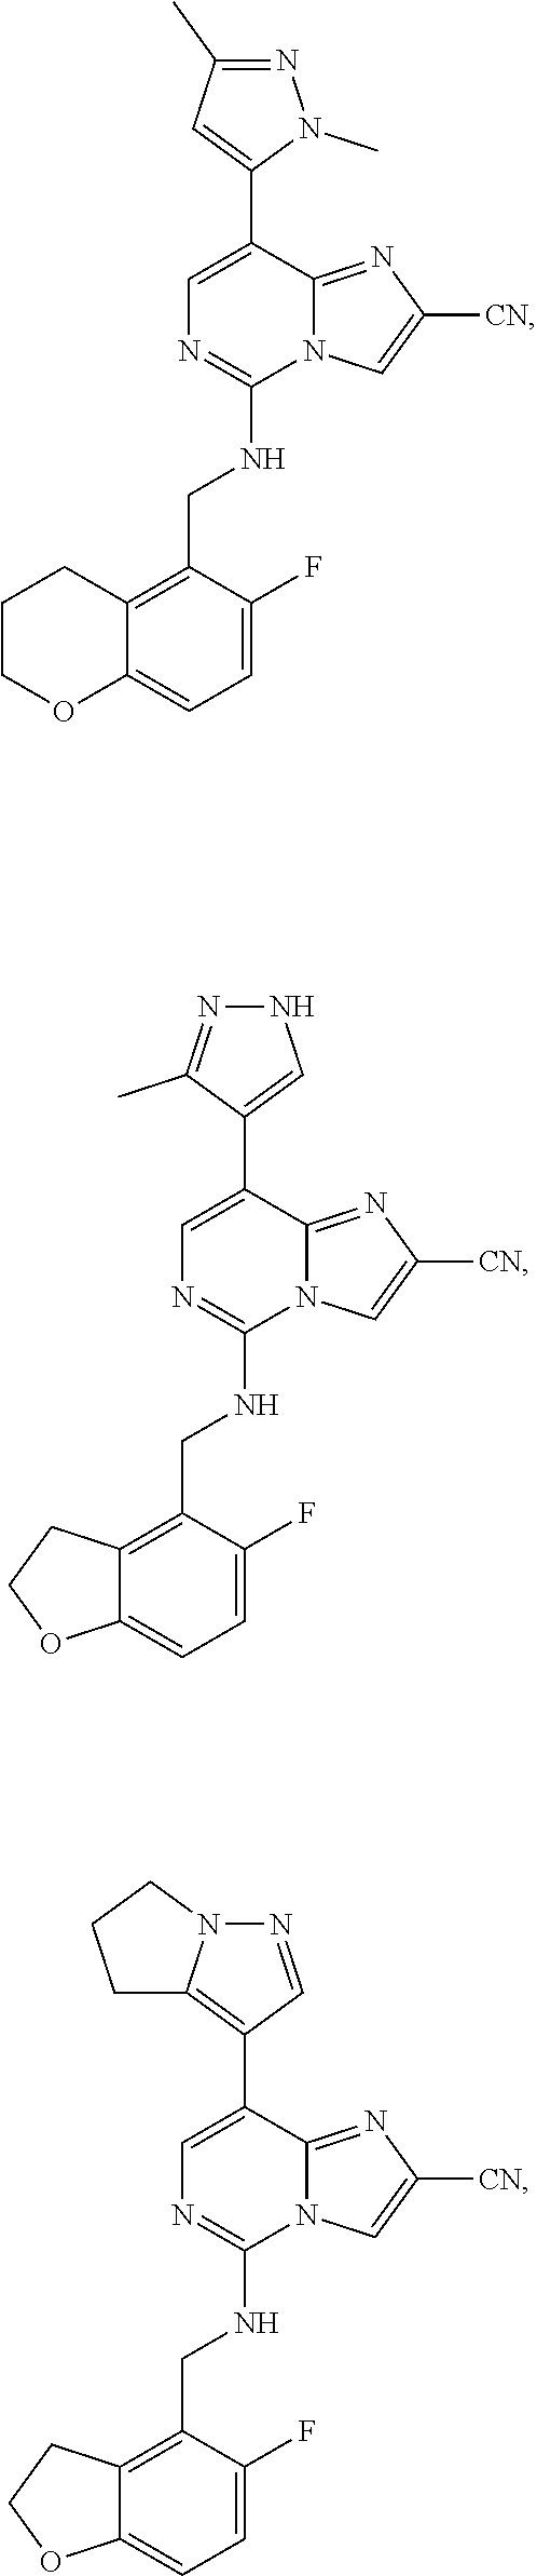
C1=C(F)C(CNC2=NC=C(C3=CNN=C3C)C3=NC([CN])=CN23)=C2C(=C1)OCC2.C1=C(F)C(CNC2=NC=C(C3=C4N(N=C3)CCC4)C3=NC([CN])=CN23)=C2C(=C1)OCC2.C1=C(F)C(CNC2=NC=C(C3=CC(C)=NN3C)C3=NC([CN])=CN23)=C2C(=C1)OCCC2
